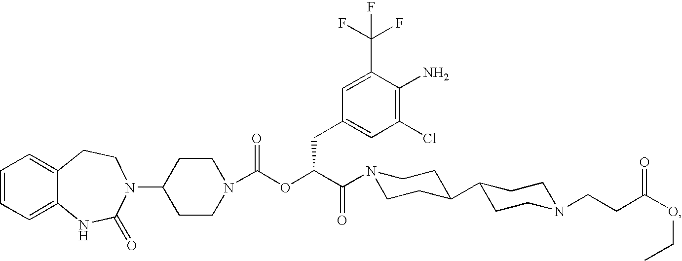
C1=CC=C2C(=C1)CCN(C1CCN(C(OC(C(=O)N3CCC(C4CCN(CCC(OCC)=O)CC4)CC3)CC3=CC(Cl)=C(N)C(C(F)(F)F)=C3)=O)CC1)C(=O)N2
